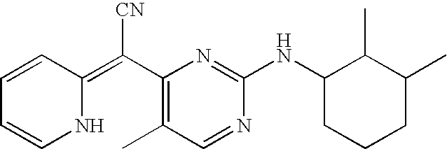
C1=CC(=C(C2=C(C)C=NC(NC3C(C)C(C)CCC3)=N2)[CN])NC=C1
